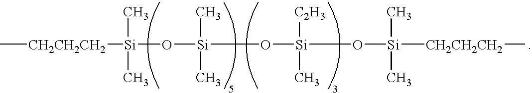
[CH2CH2CH2]([Si](O[Si](O[Si](O[Si]([CH2CH2CH2]C)(C)C)([C2H3])C)(C)C)(C)C)C
